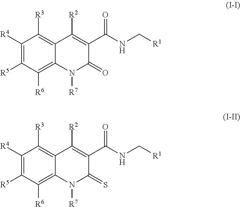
C1([R4])=C([R5])C([R6])=C2C(=C1[R3])C([R2])=C(C(NC[R1])=O)C(=O)N2[R7].C1([R4])=C([R5])C([R6])=C2C(=C1[R3])C([R2])=C(C(NC[R1])=O)C(=S)N2[R7]
